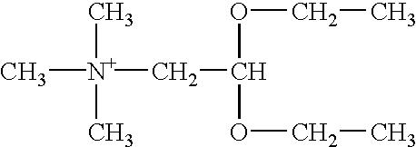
[N+](CC(OCC)OCC)(C)(C)C
